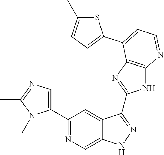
C1(C2=NC=C3C(=C2)C(C2=NC4=C(N2)N=CC=C4C2=CC=C(C)S2)=NN3)=CN=C(C)N1C
